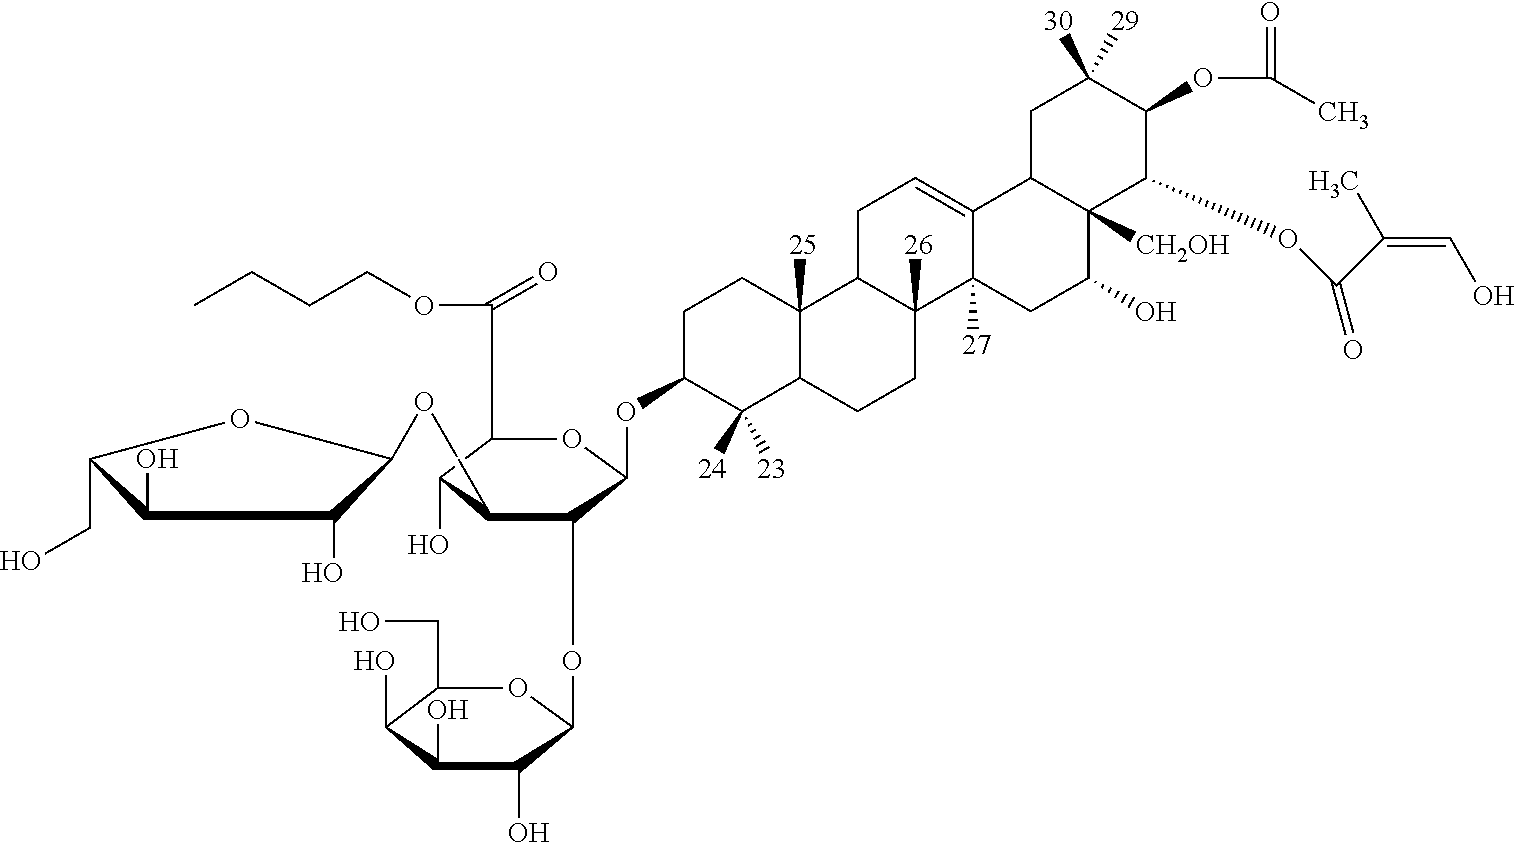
C1(O)C(CO)OC(OCC2C(O)C(C(=O)OCCCC)OC(OC3C([24])([23])C4C([25])(CC3)C3C([26])(CC4)C4([27])C(=CC3)C3C([CH2OH])(C(O)C4)C(OC(C(=CO)C)=O)C(OC(=O)C)C([30])([29])C3)C2OC2C(O)C(O)C(O)C(CO)O2)C1O
